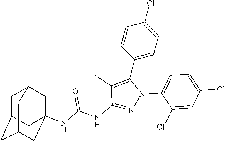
C1(C2=C(C)C(NC(=O)NC34CC5CC(CC(C3)C5)C4)=NN2C2=CC=C(Cl)C=C2Cl)=CC=C(Cl)C=C1
